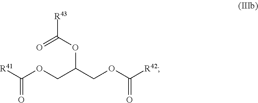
[R41]C(OCC(COC([R42])=O)OC([R43])=O)=O
